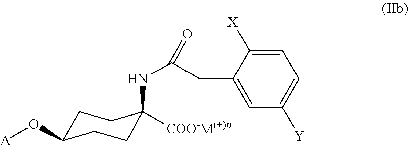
C1C(O[A])CCC(NC(CC2=CC([Y])=CC=C2[X])=O)([COO-M(+)n])C1
